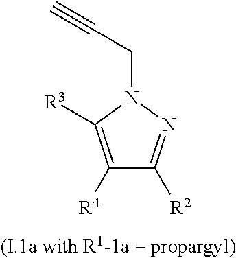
C1([R4])=C([R3])N(CC#C)N=C1[R2]
